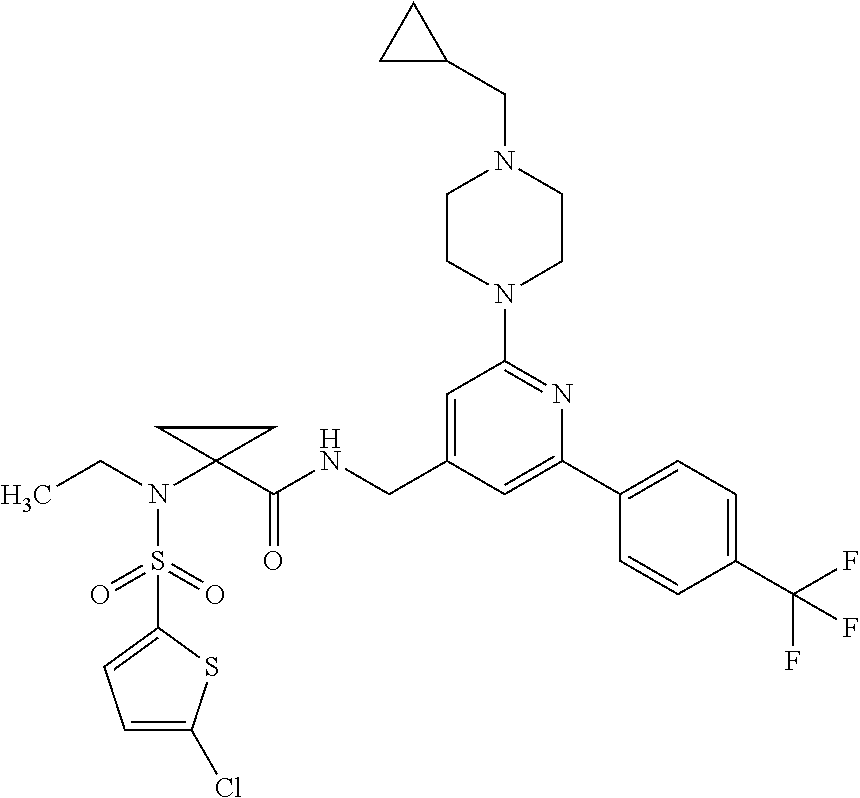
C1(S(N(CC)C2(C(NCC3=CC(N4CCN(CC5CC5)CC4)=NC(C4=CC=C(C(F)(F)F)C=C4)=C3)=O)CC2)(=O)=O)=CC=C(Cl)S1
